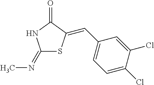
C1(=NC)SC(=CC2=CC=C(Cl)C(Cl)=C2)C(=O)N1
